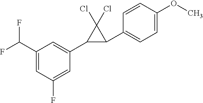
C1(C2=CC=C(OC)C=C2)C(Cl)(Cl)C1C1=CC(C(F)F)=CC(F)=C1
